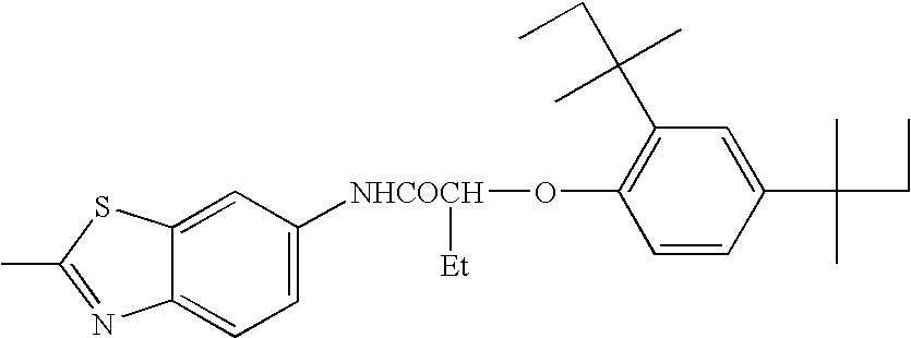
C12=CC([NHCOCH](OC3=C(C(CC)(C)C)C=C(C(CC)(C)C)C=C3)[Et])=CC=C1N=C(C)S2
